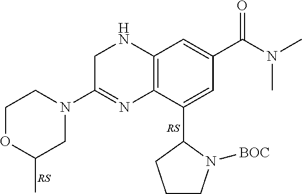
N1(C2=NC3=C(NC2)C=C(C(N(C)C)=O)C=C3C2CCCN2[BOC])CCOC(C)C1
